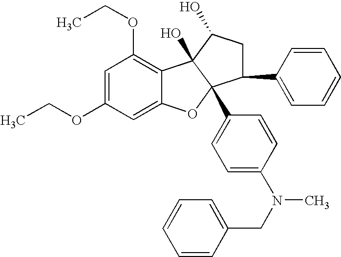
C1=C(OCC)C=C2C(=C1OCC)C1(O)C(C3=CC=C(N(CC4=CC=CC=C4)C)C=C3)(O2)C(C2=CC=CC=C2)CC1O
